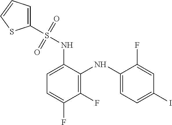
C1=C(NS(=O)(=O)C2=CC=CS2)C(NC2=CC=C(I)C=C2F)=C(F)C(F)=C1
